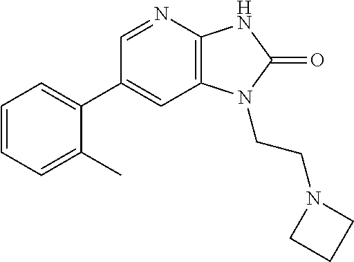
C1(C2=CC=CC=C2C)=CC2=C(N=C1)NC(=O)N2CCN1CCC1
